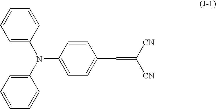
N(C1=CC=C(C=C([CN])[CN])C=C1)(C1=CC=CC=C1)C1=CC=CC=C1
